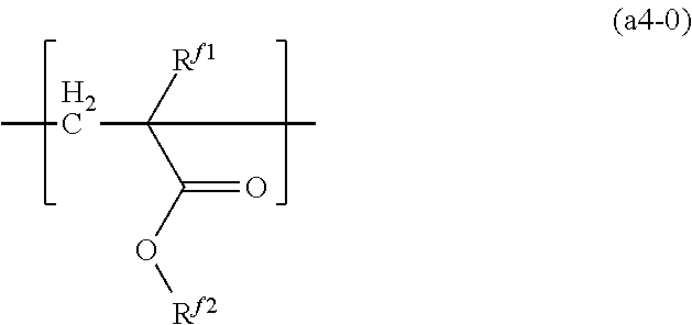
CCC([Rf1])(C(O[Rf2])=O)C
